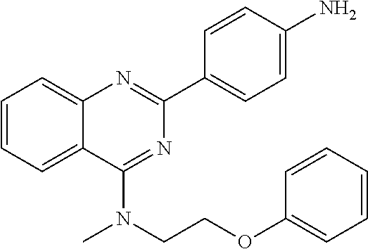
C1=CC=C2C(=C1)N=C(C1=CC=C(N)C=C1)N=C2N(CCOC1=CC=CC=C1)C
